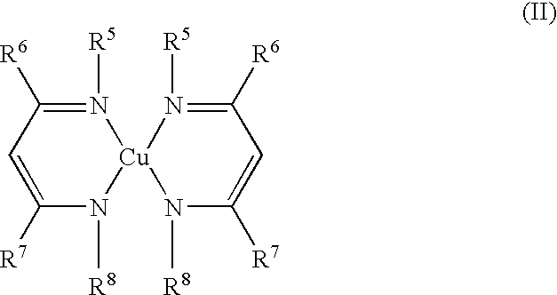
N1([R5])=C([R6])C=C([R7])N([R8])[Cu]12N([R8])C([R7])=CC([R6])=N2[R5]
